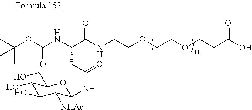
C(OC(NC(C(NCCOCCOCCC(O)=O)=O)CC(NC1C([NHAc])C(O)C(O)C(CO)O1)=O)=O)(C)(C)C
